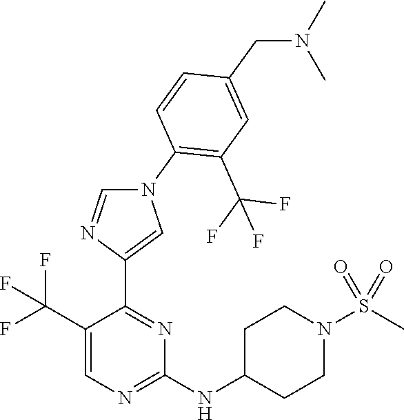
C1(C(F)(F)F)=CN=C(NC2CCN(S(C)(=O)=O)CC2)N=C1C1=CN(C2=C(C(F)(F)F)C=C(CN(C)C)C=C2)C=N1
